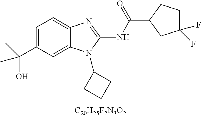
C1=C(C(C)(O)C)C=C2C(=C1)N=C(NC(C1CC(F)(F)CC1)=O)N2C1CCC1
